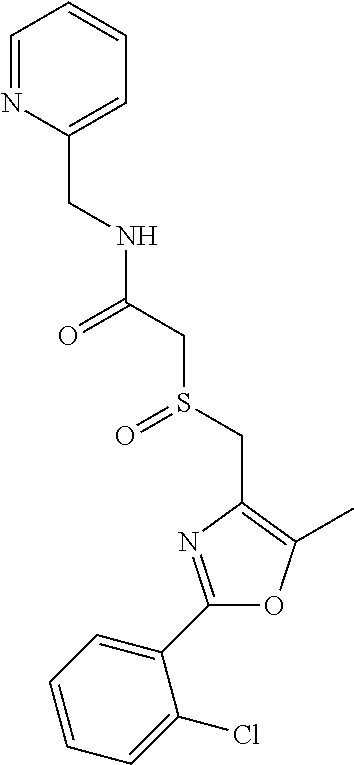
C(C1=CC=CC=N1)NC(CS(CC1=C(C)OC(C2=CC=CC=C2Cl)=N1)=O)=O
